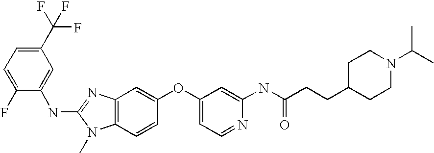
C1(C(F)(F)F)=CC=C(F)C(NC2=NC3=C(N2C)C=CC(OC2=CC=NC(NC(CCC4CCN(C(C)C)CC4)=O)=C2)=C3)=C1
